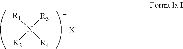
N([R1])([R3])([R2])[R4].[X-]
